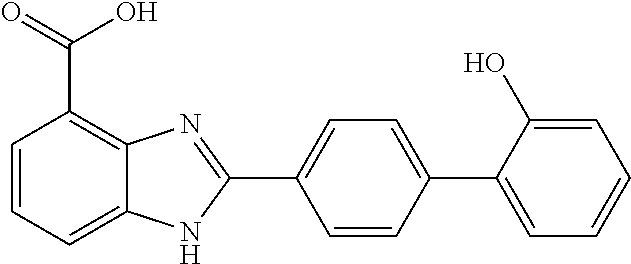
C1(C2=NC3=C(C(=O)O)C=CC=C3N2)=CC=C(C2=CC=CC=C2O)C=C1
